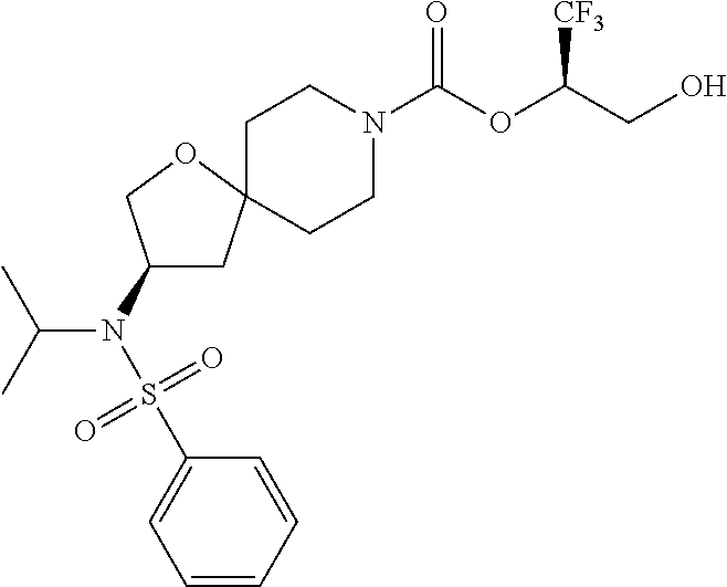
C1CN(C(OC(CO)[CF3])=O)CCC12CC(N(S(C1=CC=CC=C1)(=O)=O)C(C)C)CO2
